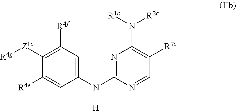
N1=C(N(C2=CC([R4f])=C([Z1c][R4g])C([R4e])=C2)[H])N=CC([R7c])=C1N([R2c])[R1c]
